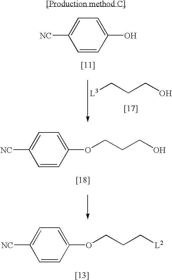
C1=CC(O)=CC=C1[NC].[L3]CCCO.C1=CC(OCCCO)=CC=C1[NC].C1=CC(OCCC[L2])=CC=C1[NC]
